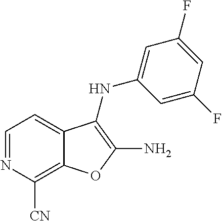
C12=C([CN])N=CC=C1C(NC1=CC(F)=CC(F)=C1)=C(N)O2
